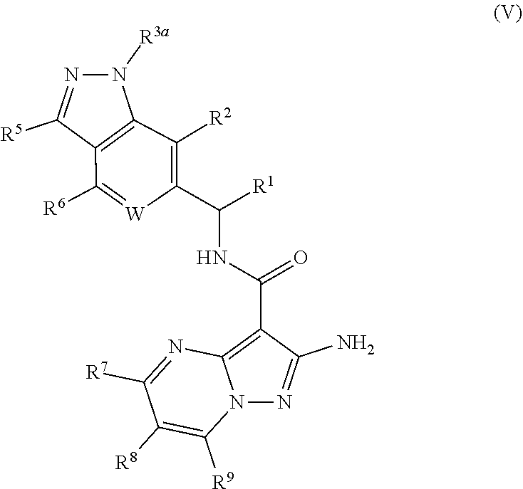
N1=C([R5])C2=C(N1[R3a])C([R2])=C(C(NC(C1=C3N(N=C1N)C([R9])=C([R8])C([R7])=N3)=O)[R1])[W]=C2[R6]
